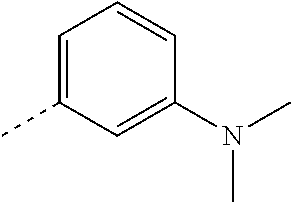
C1=C(C)C=C(N(C)C)C=C1
